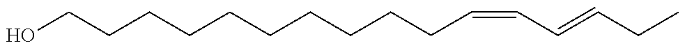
C(CCCCCCCCCC=CC=CCC)O
